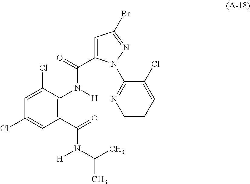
C1(C(=O)N(C(C)C)[H])=C(N([H])C(=O)C2=CC(Br)=NN2C2=NC=CC=C2Cl)C(Cl)=CC(Cl)=C1
